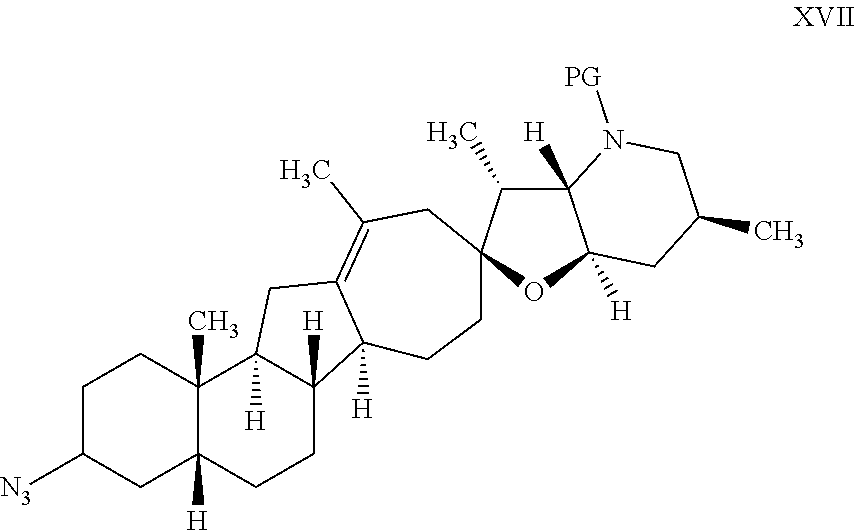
C1C([N3])CC2([H])C(C)(C1)C1([H])C([H])(CC2)C2([H])C(=C(C)CC3(CC2)C(C)C2([H])C([H])(O3)CC(C)CN2[PG])C1
